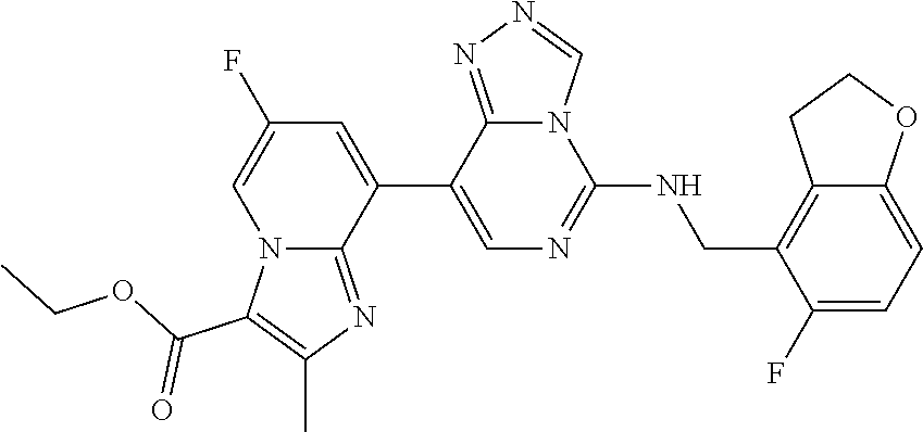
C1(C2=CC(F)=CN3C2=NC(C)=C3C(OCC)=O)=CN=C(NCC2=C3C(=CC=C2F)OCC3)N2C1=NN=C2
